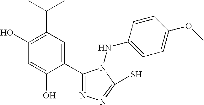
C1(O)=C(C(C)C)C=C(C2=NN=C(S)N2NC2=CC=C(OC)C=C2)C(O)=C1
